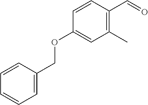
C1=CC(COC2=CC(C)=C(C=O)C=C2)=CC=C1
